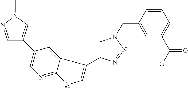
C1=NN(C)C=C1C1=CN=C2C(=C1)C(C1=CN(CC3=CC(C(OC)=O)=CC=C3)N=N1)=CN2
